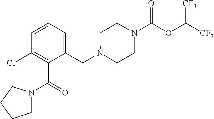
C1(CN2CCN(C(OC([CF3])[CF3])=O)CC2)=CC=CC(Cl)=C1C(=O)N1CCCC1
